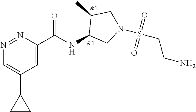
N1=NC(C(NC2CN(S(=O)(=O)CCN)CC2C)=O)=CC(C2CC2)=C1
